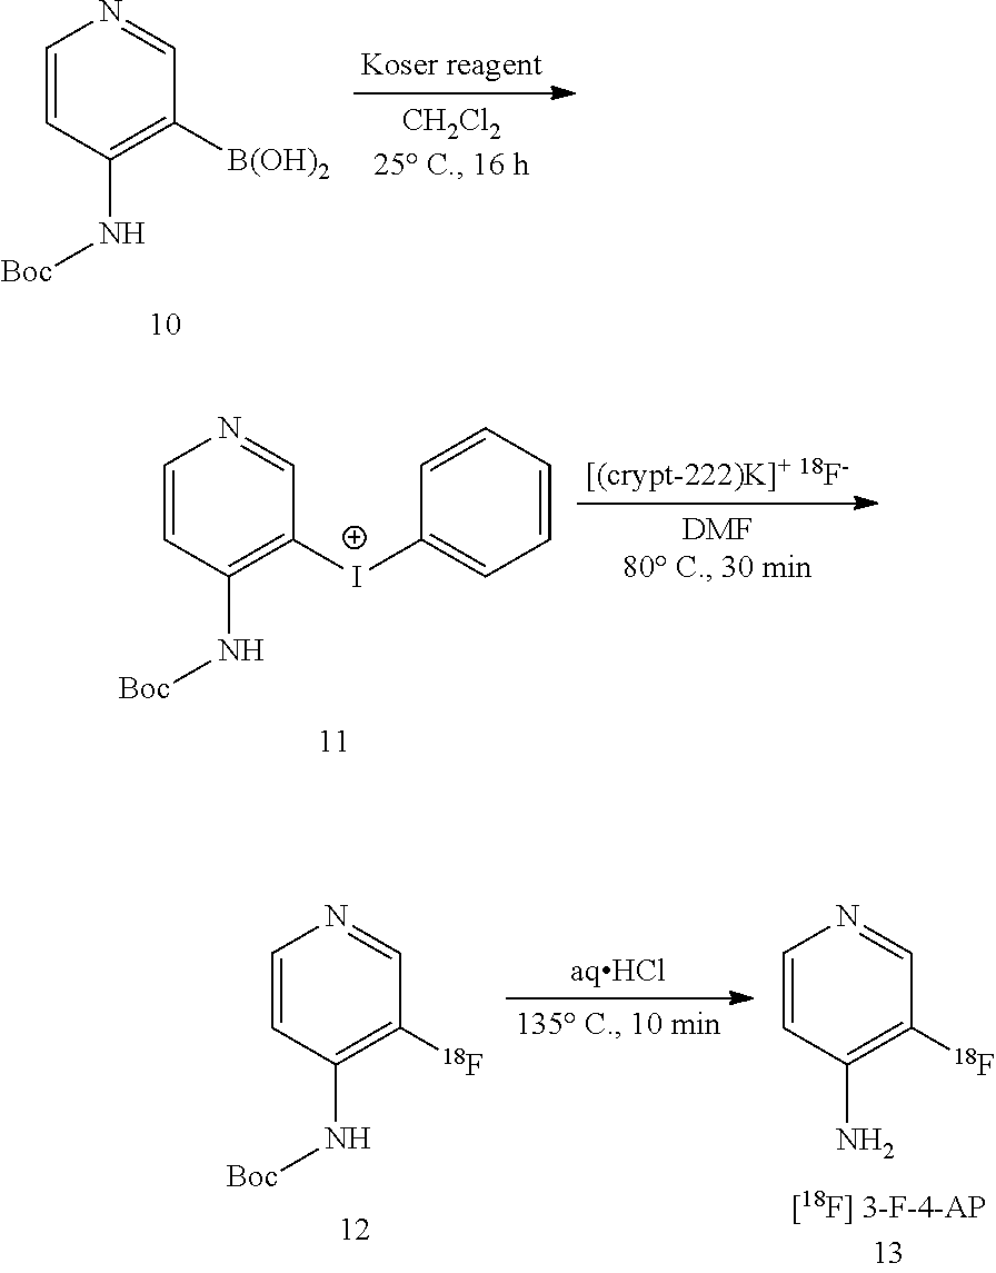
C1=CC(N[Boc])=C([B(OH)2])C=N1.C1=CC(N[Boc])=C([I+]C2=CC=CC=C2)C=N1.C1=CC(N[Boc])=C([18F])C=N1.C1=CC(N)=C([18F])C=N1
